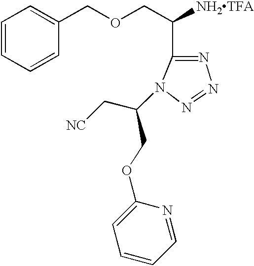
C1(OCC(C[NC])N2C(C(COCC3=CC=CC=C3)[NH2TFA])=NN=N2)=CC=CC=N1
